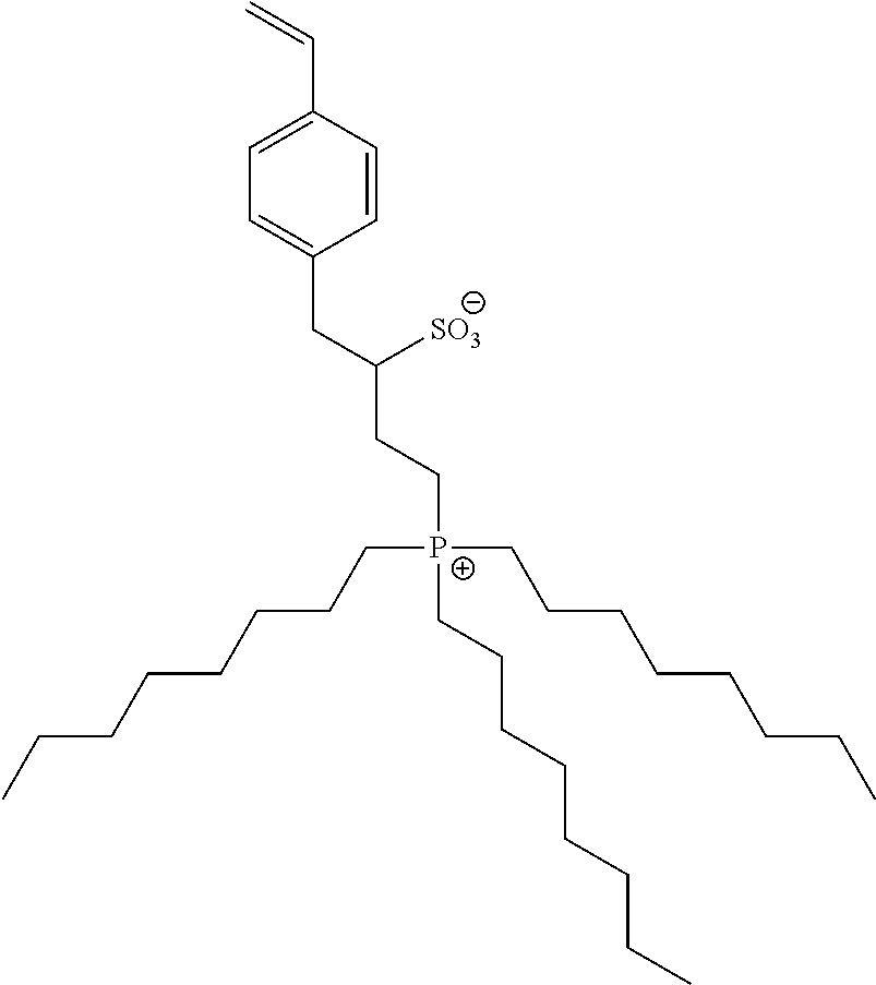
C1=CC(C=C)=CC=C1CC(CC[P+](CCCCCCCC)(CCCCCCCC)CCCCCCCC)[SO3]
